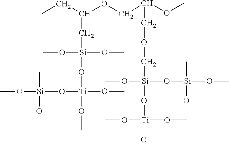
CCC(OCC(OC)COC[Si](O[Si](OC)(C)O)(OC)O[Ti](OC)(OC)OC)C[Si](OC)(OC)O[Ti](OC)(O[Si](OC)(C)O)OC
